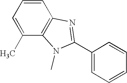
C1=CC=C(C)C2=C1N=C(C1=CC=CC=C1)N2C
